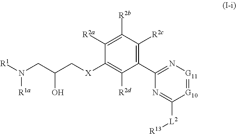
[R1]N(CC(C[X]C1=C([R2d])C(C2=N[G11]=[G10]C([L2][R13])=N2)=C([R2c])C([R2b])=C1[R2a])O)[R1a]
